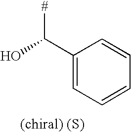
OC(C1=CC=CC=C1)[#]
